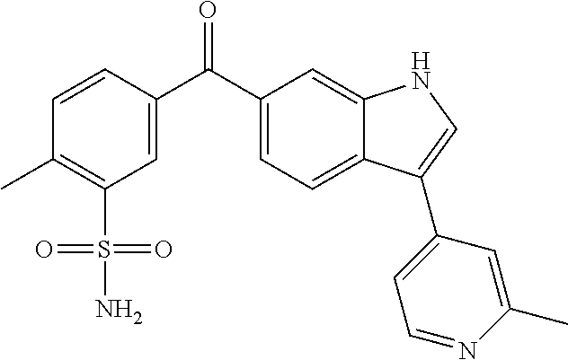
C1=CC(C(C2=CC=C3C(=C2)NC=C3C2=CC=NC(C)=C2)=O)=CC(S(=O)(=O)N)=C1C
